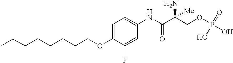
C1=C(OCCCCCCCC)C(F)=CC(NC(C(COP(=O)(O)O)(N)[Me])=O)=C1
